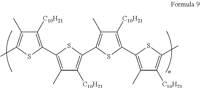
C1([C10H21])=C(C2=C(C)C([C10H21])=C(C3=C(C)C([C10H21])=C(C4=C(C)C([C10H21])=C(C)S4)S3)S2)SC(C)=C1C
